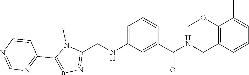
C1(C2=nN=C(CNC3=CC=CC(C(NCC4=C(OC)C(C)=CC=C4)=O)=C3)N2C)=NC=NC=C1
